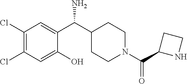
C1=C(O)C(C(N)C2CCN(C(=O)C3CCN3)CC2)=CC(Cl)=C1Cl
